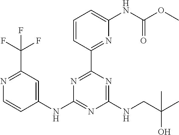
N1=C(C(F)(F)F)C=C(NC2=NC(NCC(C)(O)C)=NC(C3=NC(NC(OC)=O)=CC=C3)=N2)C=C1
